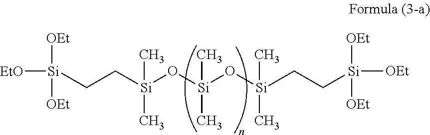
[Si](O[Si](O[Si](C)(C)CC[Si]([OEt])([OEt])[OEt])(C)C)(C)(C)CC[Si]([EtO])([OEt])[OEt]
